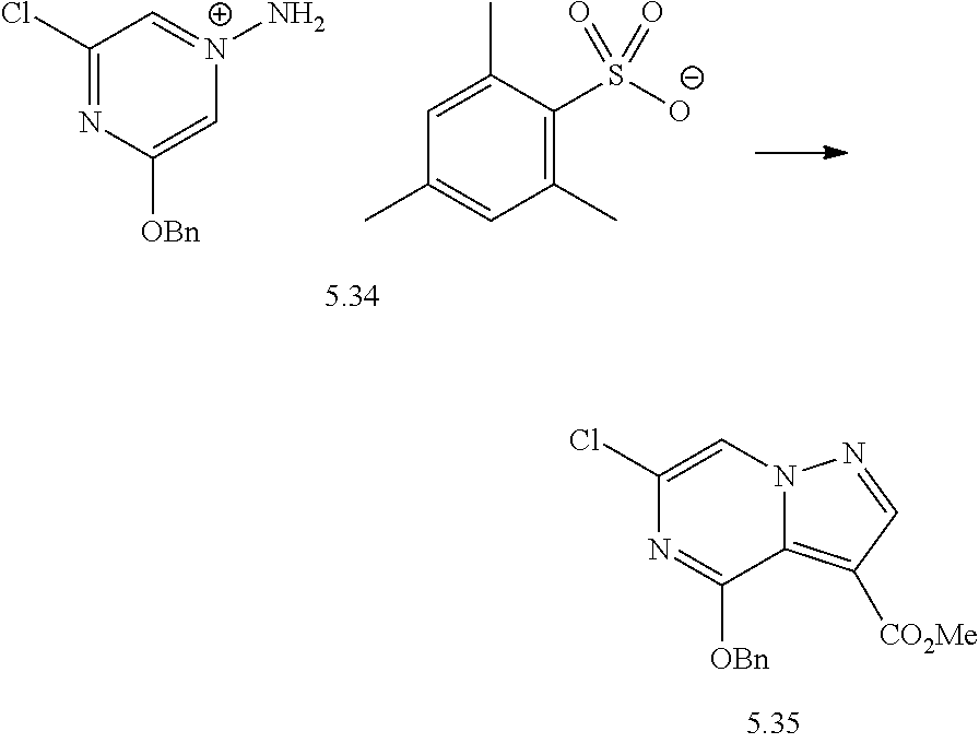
C1(Cl)=NC([OBn])=C[N+](N)=C1.C1=C(C)C(S([O-])(=O)=O)=C(C)C=C1C.C1(Cl)=CN2C(=C([CO2Me])C=N2)C([OBn])=N1
